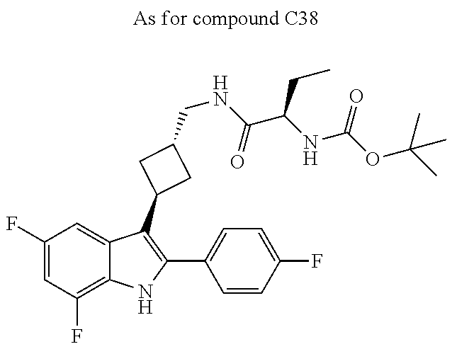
C1(F)=CC(F)=C2C(=C1)C(C1CC(CNC(C(NC(OC(C)(C)C)=O)CC)=O)C1)=C(C1=CC=C(F)C=C1)N2
